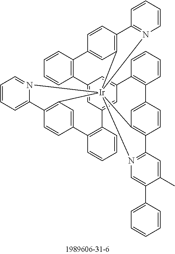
C12=CC3=C(C=C1)C1=CC=CC=N1[Ir]3145C3=C(C=CC(=C3)C3=C(C6=CC(=CC(=C6)C6=C(C=CC=C6)C6=CC1=C(C=C6)C1=N4C=C(C4=CC=CC=C4)C(C)=C1)C1=C2C=CC=C1)C=CC=C3)C1=N5C=CC=C1
